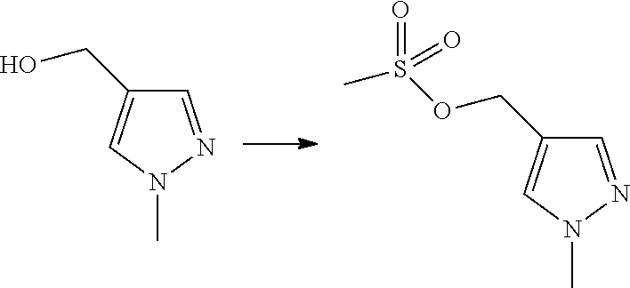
C1=NN(C)C=C1CO.C1=NN(C)C=C1COS(C)(=O)=O
